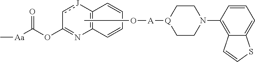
C12=C([J]cC(OC([Aa]C)=O)=N1)C=CC=C2.CO[A][Q]1CCN(C2=C3C(=CC=C2)SC=C3)CC1
